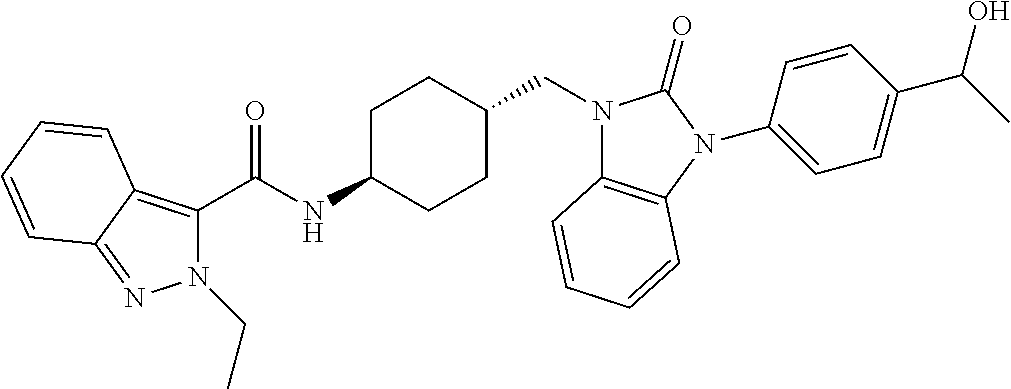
N1(CC)C(C(NC2CCC(CN3C4=C(N(C5=CC=C(C(C)O)C=C5)C3=O)C=CC=C4)CC2)=O)=C2C(=N1)C=CC=C2
